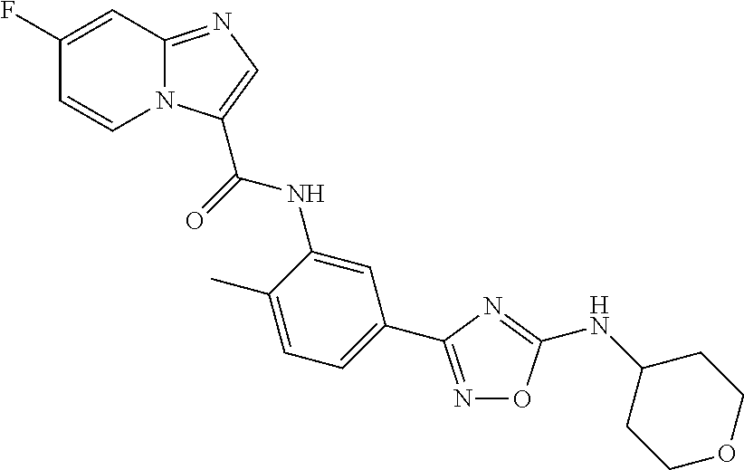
N1=C(C2=CC=C(C)C(NC(=O)C3=CN=C4N3C=CC(F)=C4)=C2)N=C(NC2CCOCC2)O1
